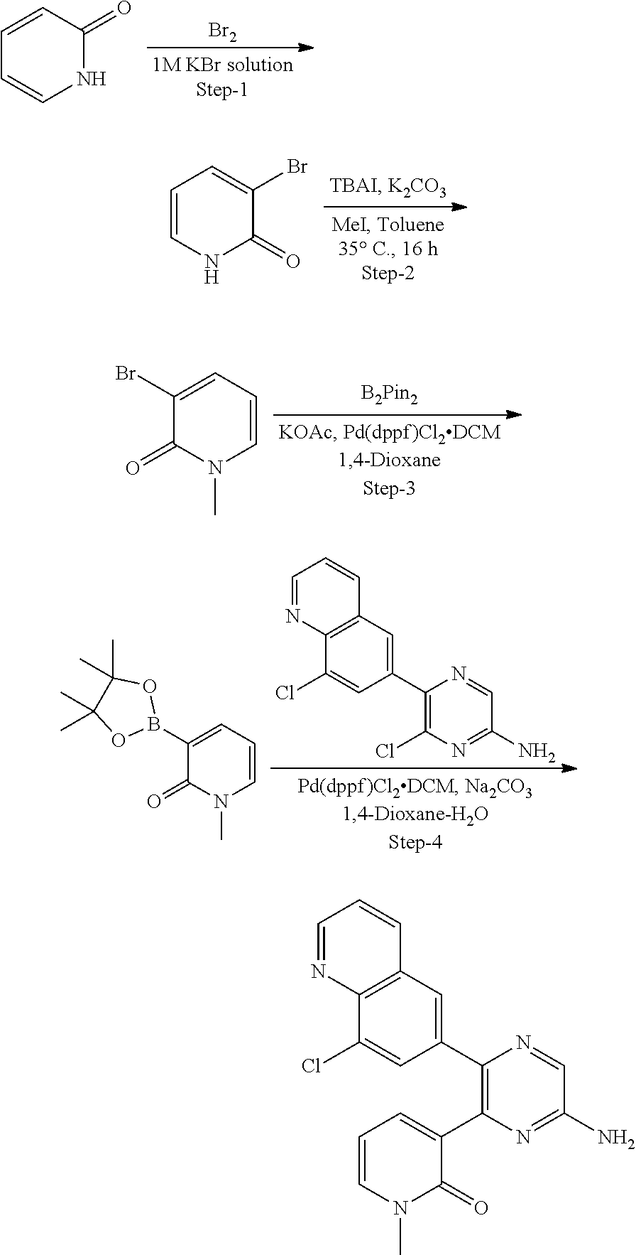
[Br2].C1=CC(=O)NC=C1.C1=CNC(=O)C(Br)=C1.C1(Br)=CC=CN(C)C1=O.C1=NC2=C(C=C1)C=C(C1=C(Cl)N=C(N)C=N1)C=C2Cl.C1(B2OC(C)(C)C(C)(C)O2)=CC=CN(C)C1=O.C1=NC2=C(C=C1)C=C(C1=C(C3=CC=CN(C)C3=O)N=C(N)C=N1)C=C2Cl
